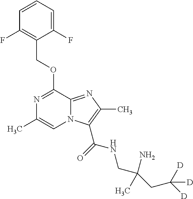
C1(COC2=NC(C)=CN3C2=NC(C)=C3C(NCC(N)(CC([D])([D])[D])C)=O)=C(F)C=CC=C1F
